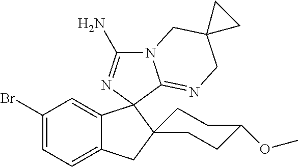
C1(Br)=CC=C2C(=C1)C1(C3(C2)CCC(OC)CC3)N=C(N)N2C1=NCC1(C2)CC1
